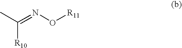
CC(=NO[R11])[R10]
